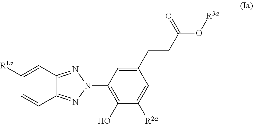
C1=CC([R1a])=CC2=NN(C3=C(O)C([R2a])=CC(CCC(=O)O[R3a])=C3)N=C12
